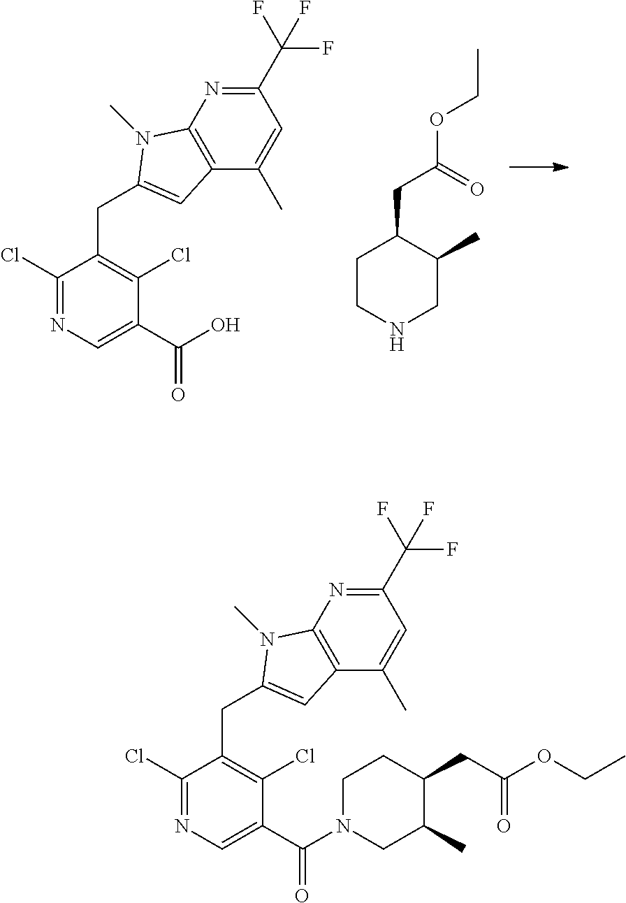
C1(C(F)(F)F)=NC2=C(C(C)=C1)C=C(CC1=C(Cl)C(C(N3CC(C)C(CC(OCC)=O)CC3)=O)=CN=C1Cl)N2C.C1(C(F)(F)F)=NC2=C(C(C)=C1)C=C(CC1=C(Cl)C(C(O)=O)=CN=C1Cl)N2C.C1CNCC(C)C1CC(=O)OCC
